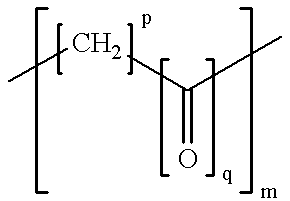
C(C(=O)C)C
